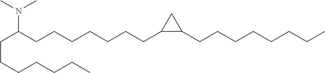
C(C(CCCCCCCC1C(CCCCCCCC)C1)N(C)C)CCCCCC
